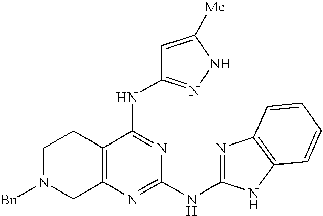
C1N([Bn])CC2=C(C1)C(NC1=NNC([Me])=C1)=NC(NC1=NC3=C(N1)C=CC=C3)=N2
